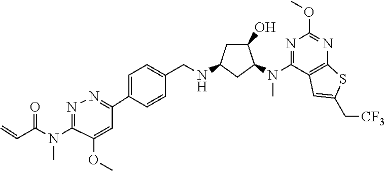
C1(N(C)C(C=C)=O)=NN=C(C2=CC=C(CNC3CC(O)C(N(C4=NC(OC)=NC5=C4C=C(C[CF3])S5)C)C3)C=C2)C=C1OC
